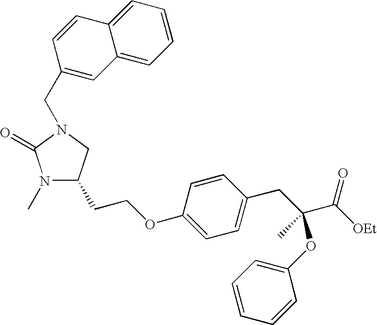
N1(C)C(CCOC2=CC=C(CC(C([OEt])=O)(C)OC3=CC=CC=C3)C=C2)CN(CC2=CC3=CC=CC=C3C=C2)C1=O
